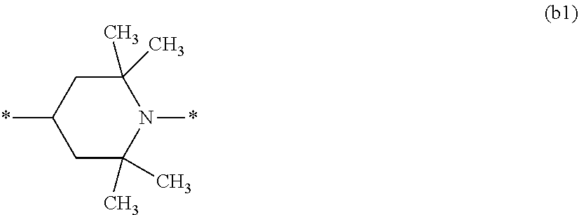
C1(C)(C)CC(*)CC(C)(C)N1*
